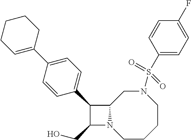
C1(CO)N2C(C1C1=CC=C(C3=CCCCC3)C=C1)CN(S(=O)(C1=CC=C(F)C=C1)=O)CCCC2
